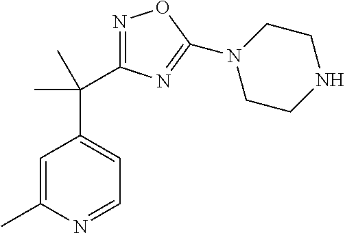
C1=C(C)N=CC=C1C(C)(C)C1=NOC(N2CCNCC2)=N1
